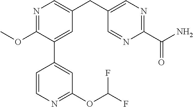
C1(OC)=NC=C(CC2=CN=C(C(N)=O)N=C2)C=C1C1=CC(OC(F)F)=NC=C1
